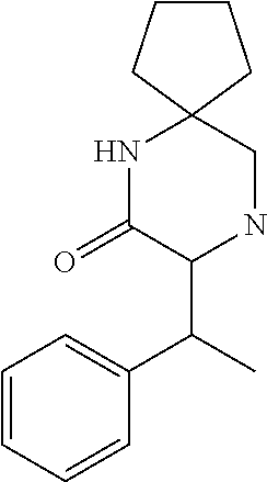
N1C(=O)C(C(C)C2=CC=CC=C2)NCC12CCCC2
